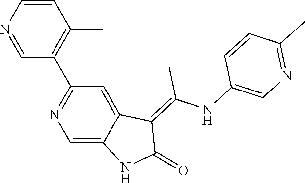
C1=CN=CC(C2=NC=C3C(=C2)C(=C(NC2=CN=C(C)C=C2)C)C(=O)N3)=C1C
